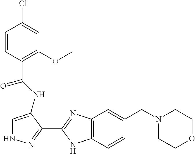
C1=C(NC(C2=C(OC)C=C(Cl)C=C2)=O)C(C2=NC3=C(N2)C=CC(CN2CCOCC2)=C3)=NN1
